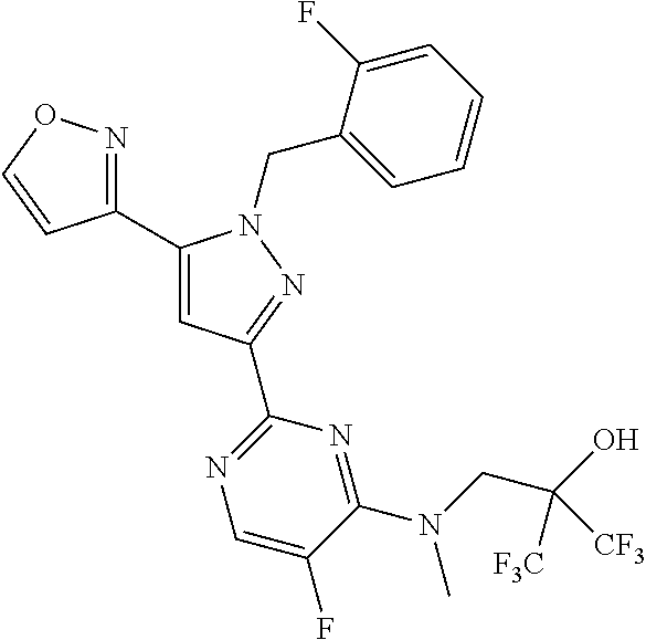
C1(C2=NOC=C2)=CC(C2=NC=C(F)C(N(CC(O)([F3C])[CF3])C)=N2)=NN1CC1=CC=CC=C1F
